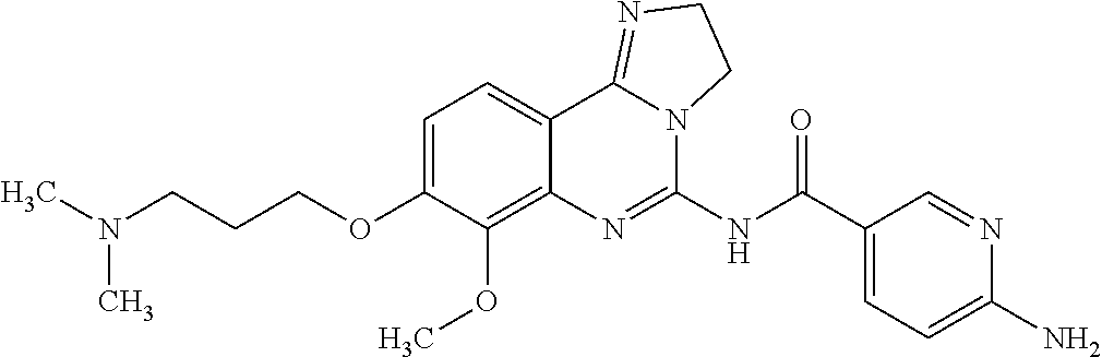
CN(C)CCCOC1=CC=C2C(=C1OC)N=C(NC(C1=CC=C(N)N=C1)=O)N1C2=NCC1
